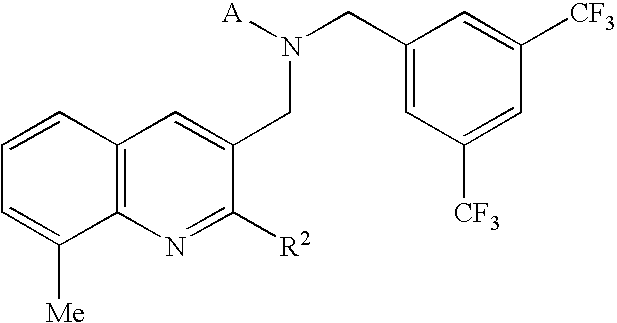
C1(CN(CC2=CC([CF3])=CC([CF3])=C2)[A])=CC2=C(N=C1[R2])C([Me])=CC=C2
